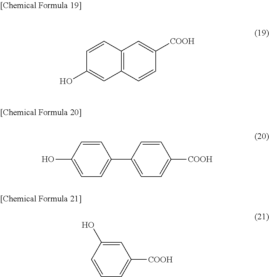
C1(O)=CC2=C(C=C1)C=C([COOH])C=C2.C1=CC(O)=CC=C1C1=CC=C([COOH])C=C1.C1=C(O)C=CC=C1[COOH]
